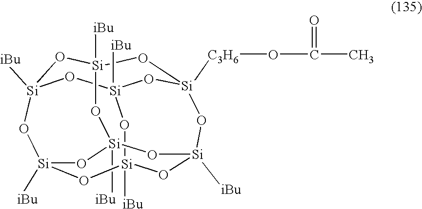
[Si]12([iBu])O[Si]3([iBu])O[Si]4([C3H6]OC(C)=O)O[Si]([iBu])(O1)O[Si]1([iBu])O[Si]([iBu])(O[Si]([iBu])(O3)O[Si]([iBu])(O1)O2)O4
